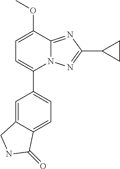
C1=C(OC)C2=NC(C3CC3)=NN2C(C2=CC=C3C(=C2)CNC3=O)=C1
